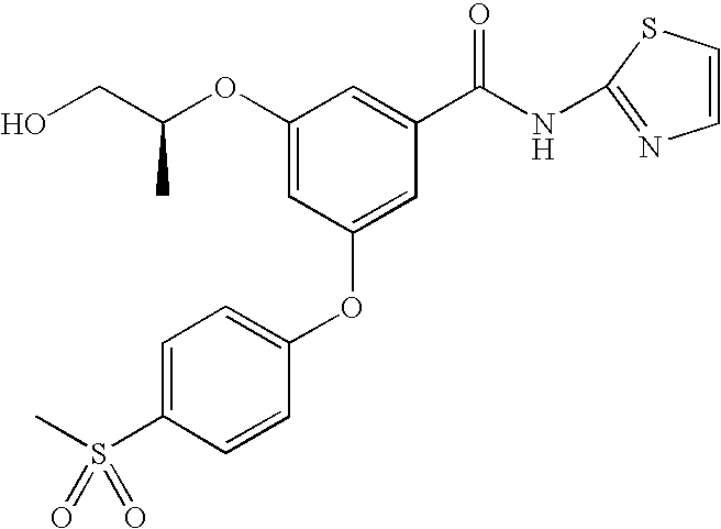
OCC(OC1=CC(OC2=CC=C(S(C)(=O)=O)C=C2)=CC(C(NC2=NC=CS2)=O)=C1)C
